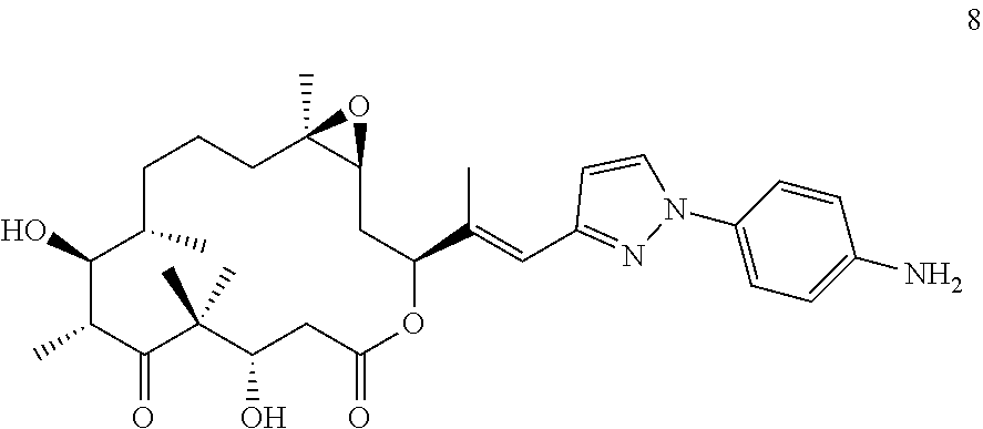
C1(O)C(C)C(=O)C(C)(C)C(O)CC(=O)OC(C(=CC2=NN(C3=CC=C(N)C=C3)C=C2)C)CC2C(C)(CCCC1C)O2
